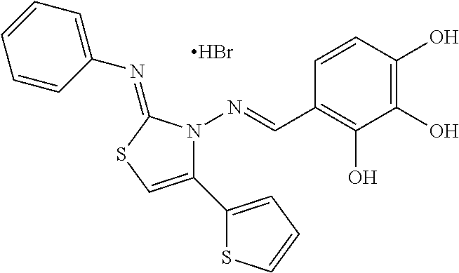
C1=CC(O)=C(O)C(O)=C1C=NN1C(C2=CC=CS2)=CSC1=NC1=CC=CC=C1.Br
